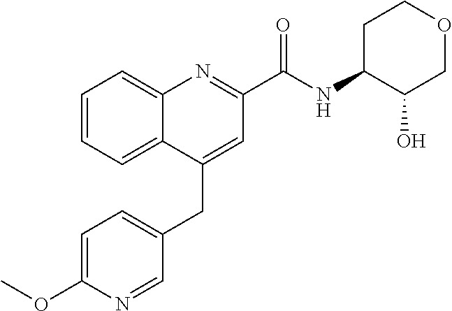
C1=C(OC)N=CC(CC2=CC(C(NC3C(O)COCC3)=O)=NC3=CC=CC=C23)=C1
